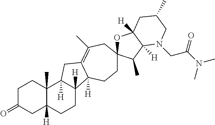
C1C(=O)CC2([H])C(C)(C1)C1([H])C([H])(CC2)C2([H])C(=C(C)CC3(OC4([H])C([H])(C3C)N(CC(N(C)C)=O)CC(C)C4)CC2)C1
